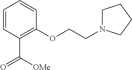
C1=CC(C(=O)[OMe])=C(OCCN2CCCC2)C=C1
